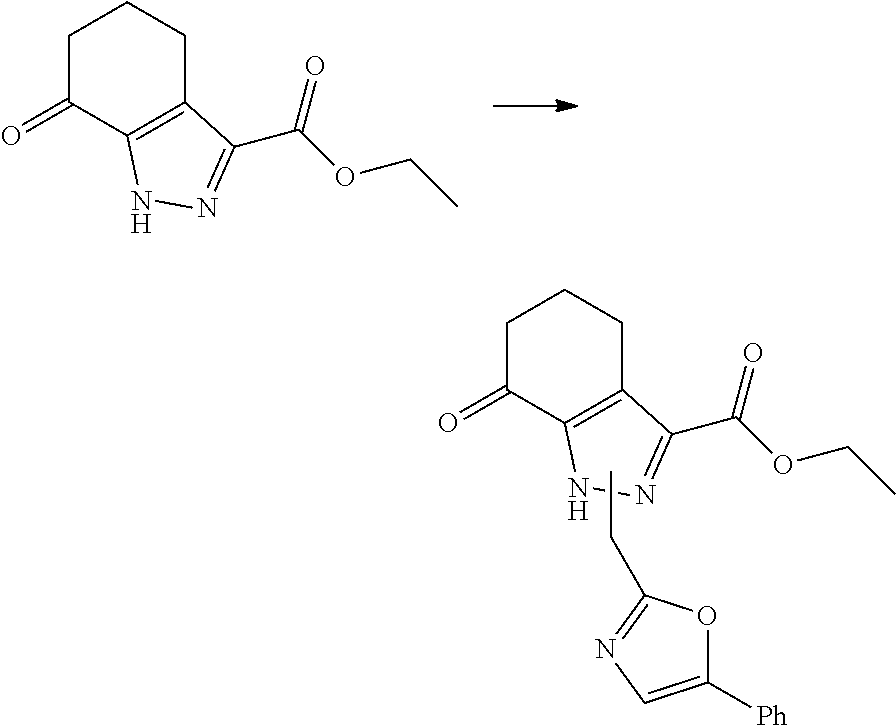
C1CCC(=O)C2=C1C(C(OCC)=O)=NN2.CCC1=NC=C([Ph])O1.C1CCC(=O)C2=C1C(C(OCC)=O)=NN2
